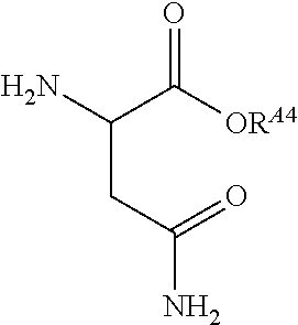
C(CC(N)C([ORA4])=O)(N)=O
